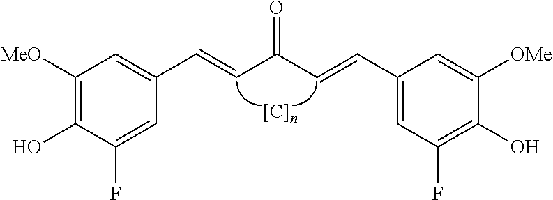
C1([MeO])=C(O)C(F)=CC(C=CC(C=CC2=CC(F)=C(O)C([OMe])=C2)=O)=C1
